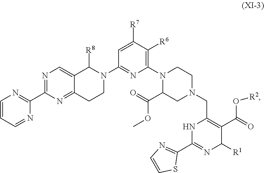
N1=C(C2=NC=CC=N2)N=C2C(=C1)C([R8])N(C1=NC(N3C(C(OC)=O)CN(CC4=C(C(O[R2])=O)C([R1])N=C(C5=NC=CS5)N4)CC3)=C([R6])C([R7])=C1)CC2
